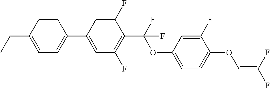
C1=CC(CC)=CC=C1C1=CC(F)=C(C(F)(OC2=CC=C(OC=C(F)F)C(F)=C2)F)C(F)=C1
